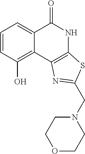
C1=CC(O)=C2C(=C1)C(=O)NC1=C2N=C(CN2CCOCC2)S1
